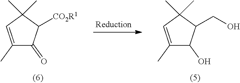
C1(C)=CC(C)(C)C([CO2R1])C1=O.C1(C)=CC(C)(C)C(CO)C1O
